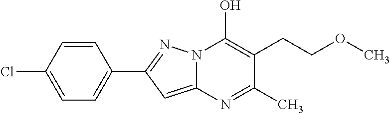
C12=CC(C3=CC=C(Cl)C=C3)=NN1C(O)=C(CCOC)C(C)=N2
